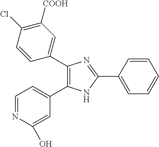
C1(C2=CC([COOH])=C(Cl)C=C2)=C(C2=CC=NC(O)=C2)NC(C2=CC=CC=C2)=N1
